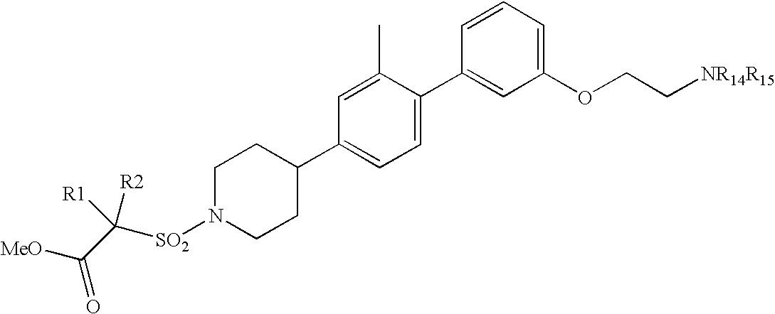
C1=C(C)C(C2=CC(OCC[NR14R15])=CC=C2)=CC=C1C1CCN([SO2]C(C([MeO])=O)([R1])[R2])CC1
